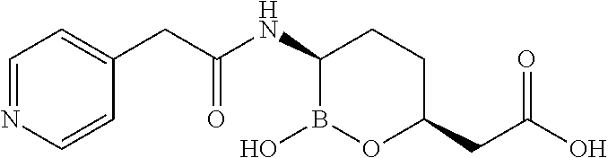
C1(NC(CC2=CC=NC=C2)=O)B(O)OC(CC(O)=O)CC1
